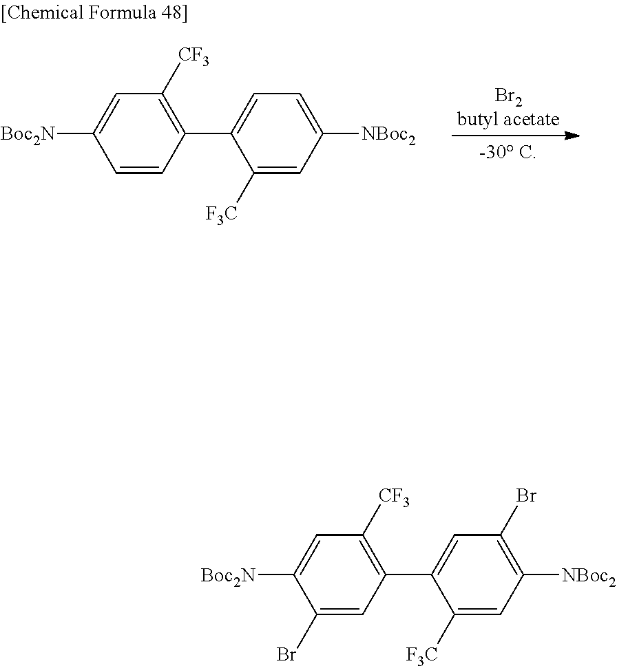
[Boc2N]C1=CC([CF3])=C(C2=CC=C([NBoc2])C=C2[F3C])C=C1.[Boc2N]C1=CC([CF3])=C(C2=CC(Br)=C([NBoc2])C=C2[F3C])C=C1Br
